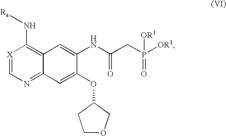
N(C1=C2C(=NC=[X]1)C=C(OC1COCC1)C(NC(=O)CP(=O)([OR1])[OR1])=C2)[Ra]
